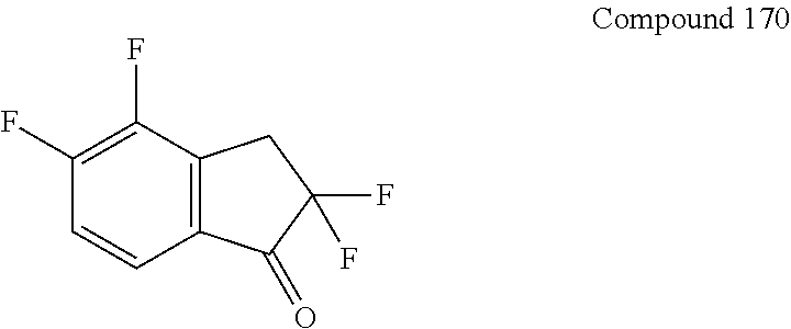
C12=C(C(F)=C(F)C=C1)CC(F)(F)C2=O
